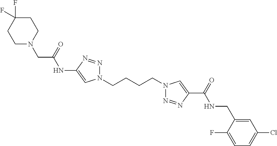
C1(NC(CN2CCC(F)(F)CC2)=O)=CN(CCCCN2N=NC(C(=O)NCC3=CC(Cl)=CC=C3F)=C2)N=N1
